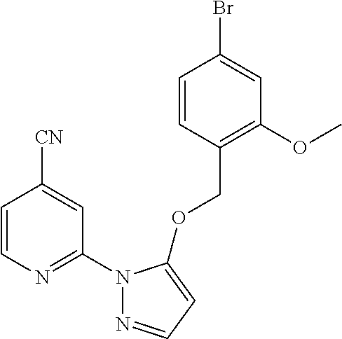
C1=CC(COC2=CC=NN2C2=NC=CC([CN])=C2)=C(OC)C=C1Br
